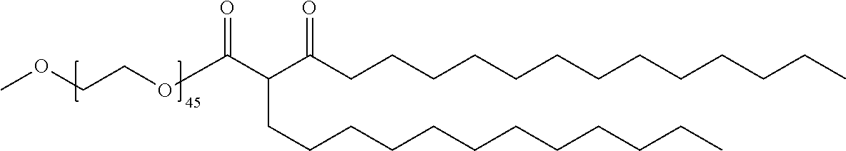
COCCOC(C(C(CCCCCCCCCCCCC)=O)CCCCCCCCCCCC)=O
